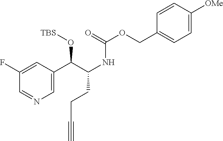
C1(F)=CC(C(C(CCC#C)NC(=O)OCC2=CC=C([OMe])C=C2)O[TBS])=CN=C1
